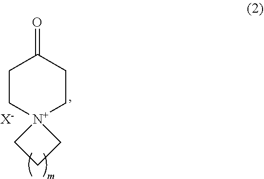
C1C[N+]2(CCC1=O)CCC2.[X-]
